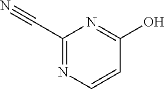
C1(C#N)=NC=CC(O)=N1
